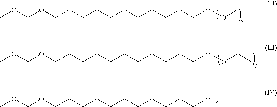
COCOCCCCCCCCCCC[Si]OC.COCOCCCCCCCCCCC[Si]OCC.COCOCCCCCCCCCCC[Si]
